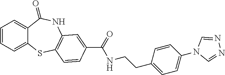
C1=CC=C2C(=C1)C(=O)NC1=C(S2)C=CC(C(=O)NCCC2=CC=C(N3C=NN=C3)C=C2)=C1
